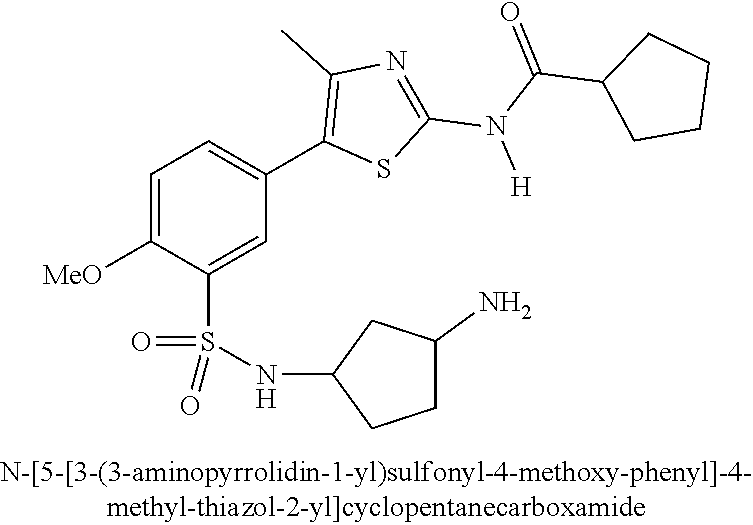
C1=C([OMe])C(S(NC2CCC(N)C2)(=O)=O)=CC(C2=C(C)N=C(N(C(C3CCCC3)=O)[H])S2)=C1
